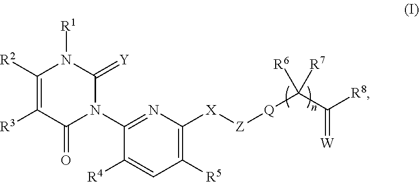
C1([R5])=C([X][Z][Q]C(C([R8])=[W])([R7])[R6])N=C(N2C(=[Y])N([R1])C([R2])=C([R3])C2=O)C([R4])=C1
